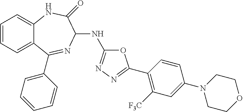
C1=CC=C2C(=C1)NC(=O)C(NC1=NN=C(C3=C([F3C])C=C(N4CCOCC4)C=C3)O1)N=C2C1=CC=CC=C1
